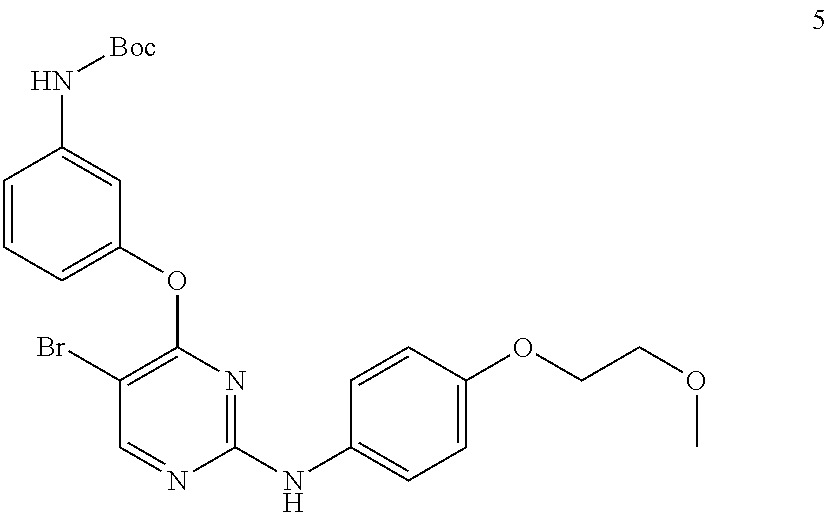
C1=CC=C(OC2=C(Br)C=NC(NC3=CC=C(OCCOC)C=C3)=N2)C=C1N[Boc]
